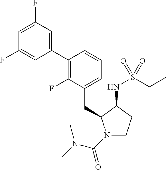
C(C1=CC=CC(C2=CC(F)=CC(F)=C2)=C1F)C1N(C(N(C)C)=O)CCC1NS(CC)(=O)=O
